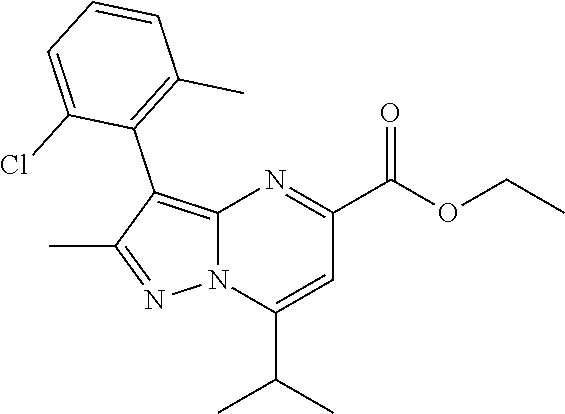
C12=C(C3=C(C)C=CC=C3Cl)C(C)=NN1C(C(C)C)=CC(C(OCC)=O)=N2
